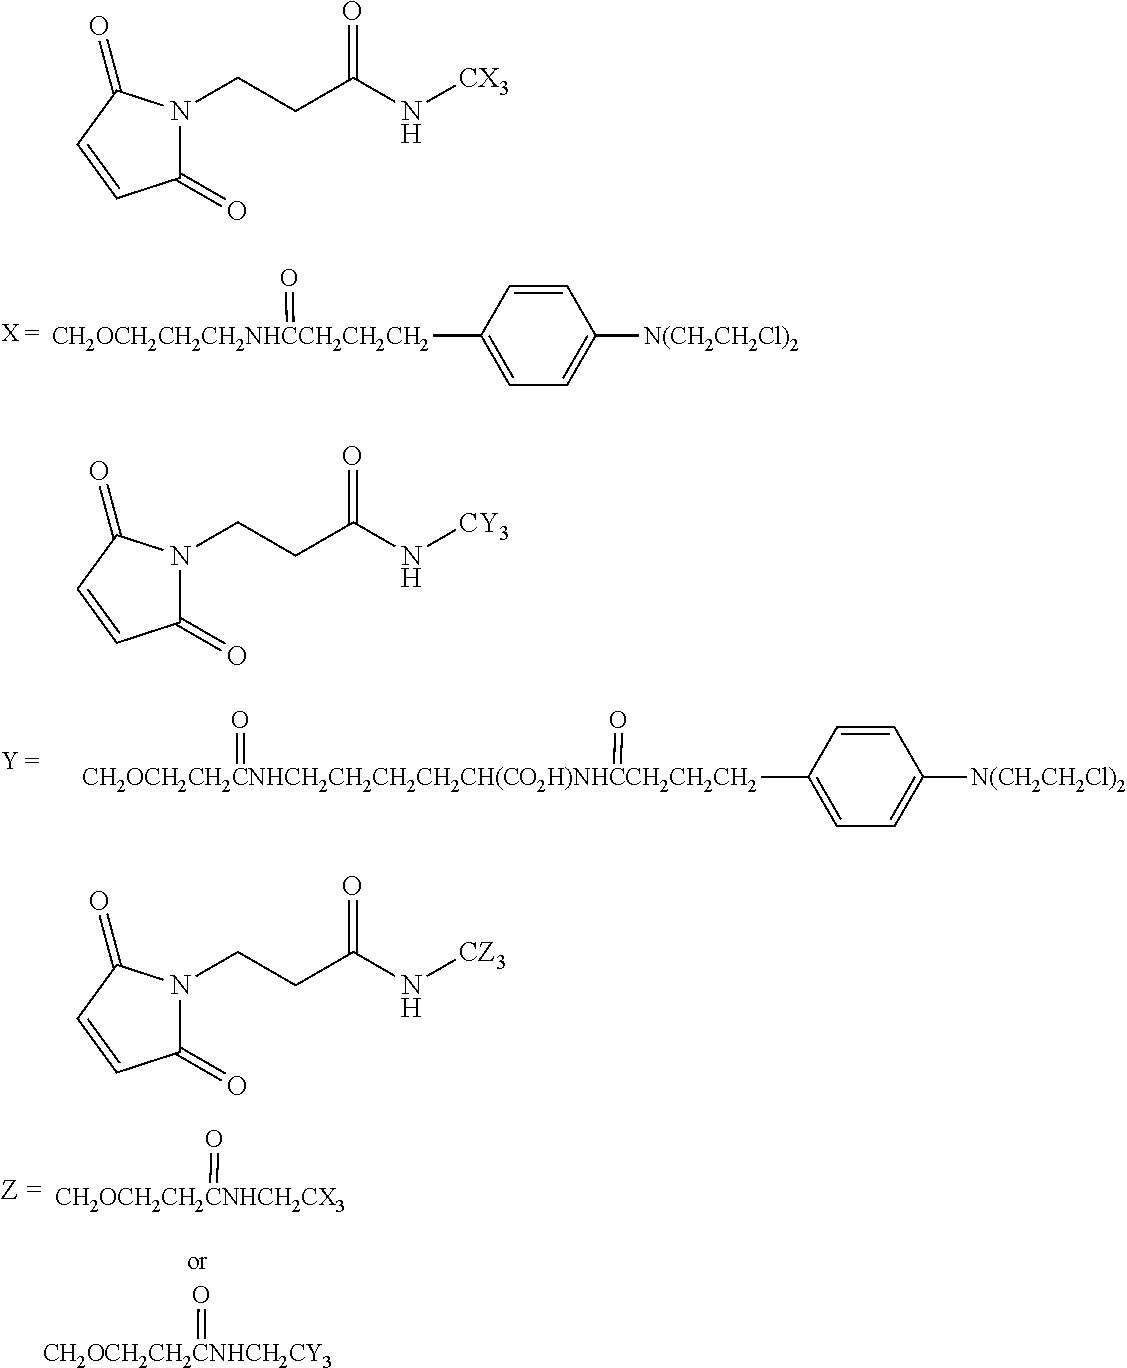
C1=CC([CH2OCH2CH2CH2NHCCH2CH2CH2]=O)=CC=C1[N(CH2CH2Cl)2].C1=CC([CH2OCH2CH2CNHCH2CH2CH2CH2CH(CO2H)NHCCH2CH2CH2](=O)=O)=CC=C1[N(CH2CH2Cl)2].[CH2OCH2CH2CNHCH2CX3]=O.[CH2OCH2CH2CNHCH2CY3]=O.C1(=O)N(CCC(N[CX3])=O)C(=O)C=C1.C1(=O)N(CCC(N[CY3])=O)C(=O)C=C1.C1(=O)N(CCC(N[CZ3])=O)C(=O)C=C1
